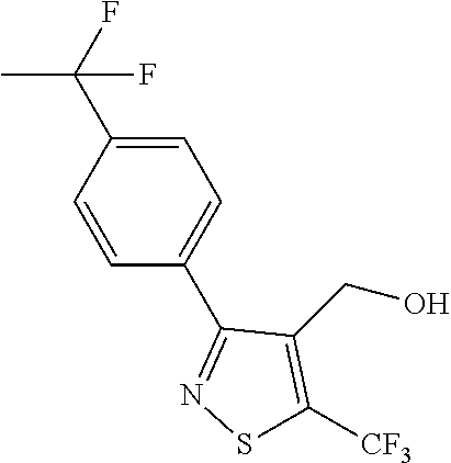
C1=C(C(F)(F)C)C=CC(C2=NSC([CF3])=C2CO)=C1
